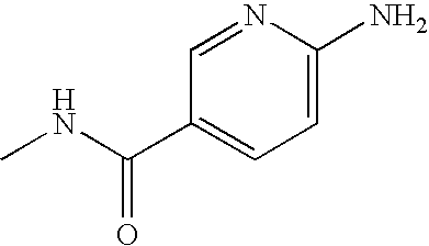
N1=CC(C(NC)=O)=CC=C1N
